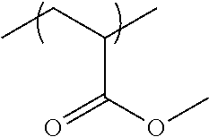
CCC(C)C(OC)=O
